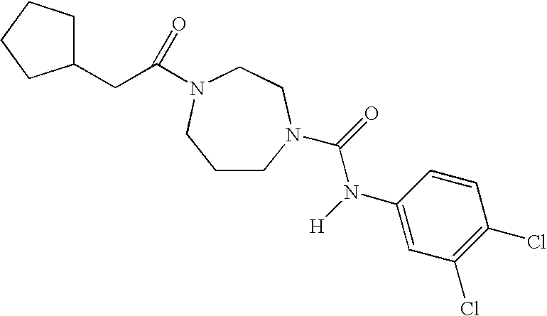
C1CN(C(=O)N([H])C2=CC(Cl)=C(Cl)C=C2)CCN(C(CC2CCCC2)=O)C1
